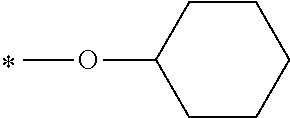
COC1CCCCC1
